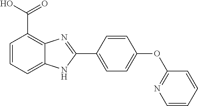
C1=C(C2=NC3=C(C(=O)O)C=CC=C3N2)C=CC(OC2=NC=CC=C2)=C1
